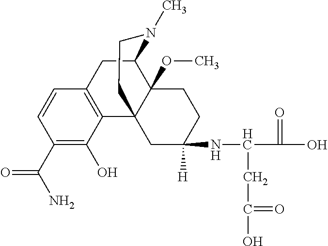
C1(C(=O)N)=C(O)C2=C(C=C1)CC1C3(OC)C2(CC(NC(C(O)=O)CC(O)=O)([H])CC3)CCN1C
